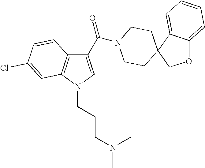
C1(C(=O)N2CCC3(CC2)COC2=CC=CC=C32)=CN(CCCN(C)C)C2=C1C=CC(Cl)=C2
